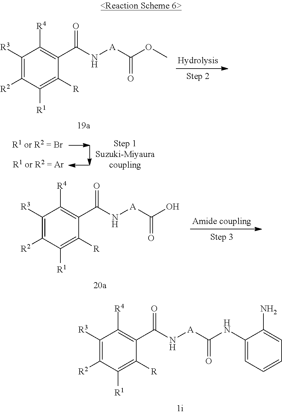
C1([R3])=C([R2])C([R1])=C([R])C(C(N[A]C(NC2=CC=CC=C2N)=O)=O)=C1[R4].C1([R3])=C([R2])C([R1])=C([R])C(C(N[A]C(O)=O)=O)=C1[R4].C1([R3])=C([R2])C([R1])=C([R])C(C(N[A]C(OC)=O)=O)=C1[R4]
